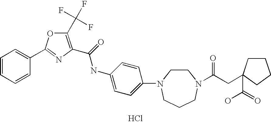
Cl.C1=CC=CC(C2=NC(C(=O)NC3=CC=C(N4CCN(C(CC5(C(=O)O)CCCC5)=O)CCC4)C=C3)=C(C(F)(F)F)O2)=C1
